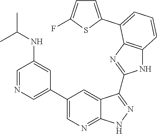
C1=NC=C(C2=CN=C3C(=C2)C(C2=NC4=C(N2)C=CC=C4C2=CC=C(F)S2)=NN3)C=C1NC(C)C
